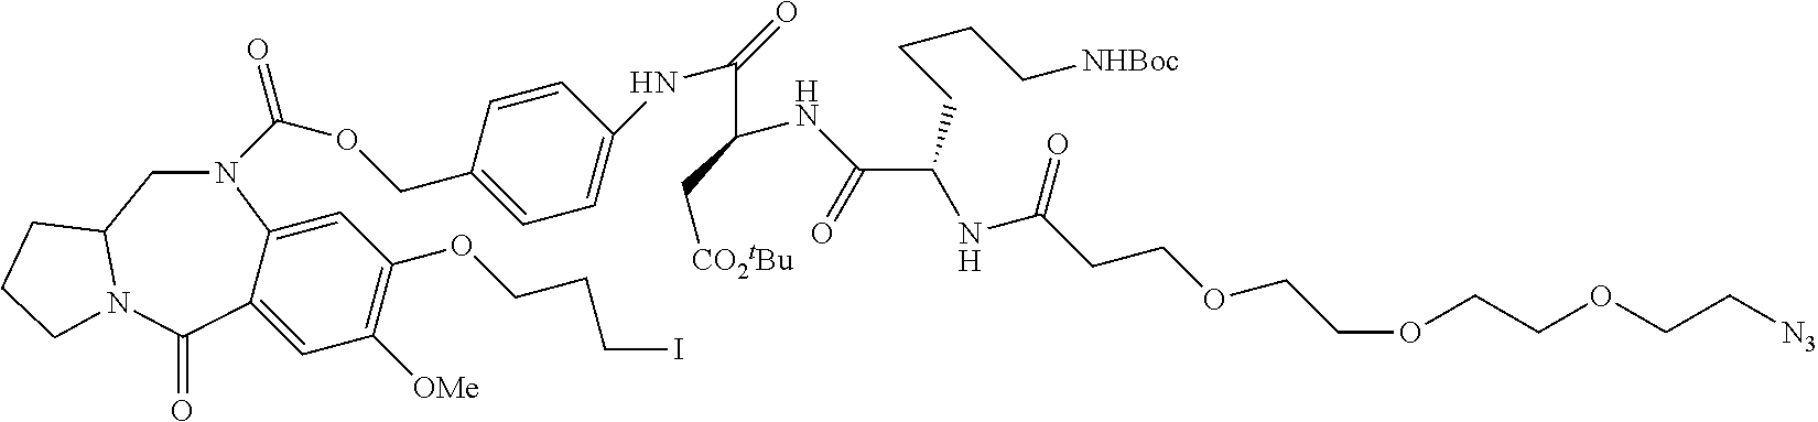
C1=C2C(=CC([OMe])=C1OCCCI)C(=O)N1C(CN2C(=O)OCC2=CC=C(NC(C(C[CO2tBu])NC(C(NC(CCOCCOCCOCC[N3])=O)CCCC[NHBoc])=O)=O)C=C2)CCC1
